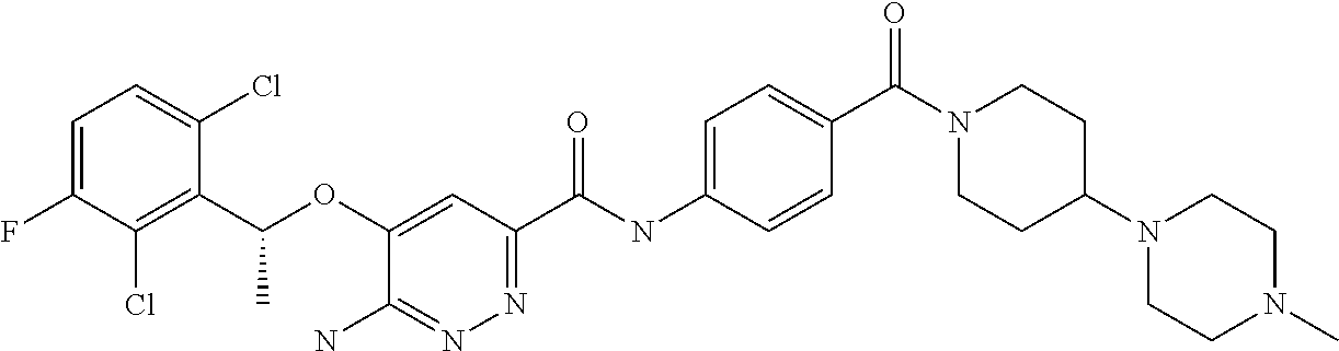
C1=C(F)C(Cl)=C(C(OC2=CC(C(NC3=CC=C(C(=O)N4CCC(N5CCN(C)CC5)CC4)C=C3)=O)=NN=C2N)C)C(Cl)=C1
